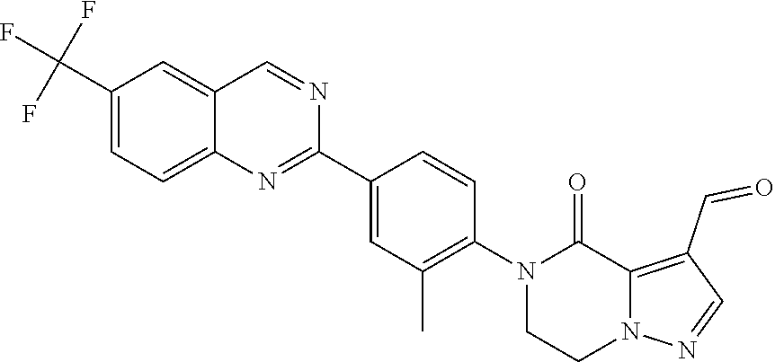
C1CN(C2=C(C)C=C(C3=NC4=CC=C(C(F)(F)F)C=C4C=N3)C=C2)C(=O)C2=C(C=O)C=NN12
